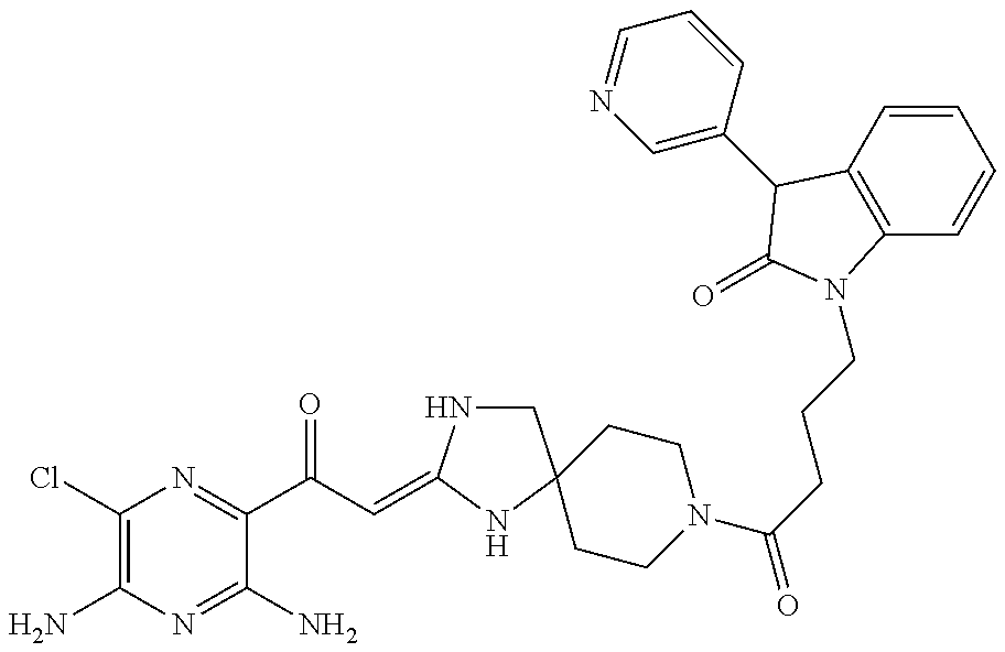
C1(Cl)=C(N)N=C(N)C(C(C=C2NCC3(N2)CCN(C(=O)CCCN2C4=C(C=CC=C4)C(C4=CN=CC=C4)C2=O)CC3)=O)=N1
